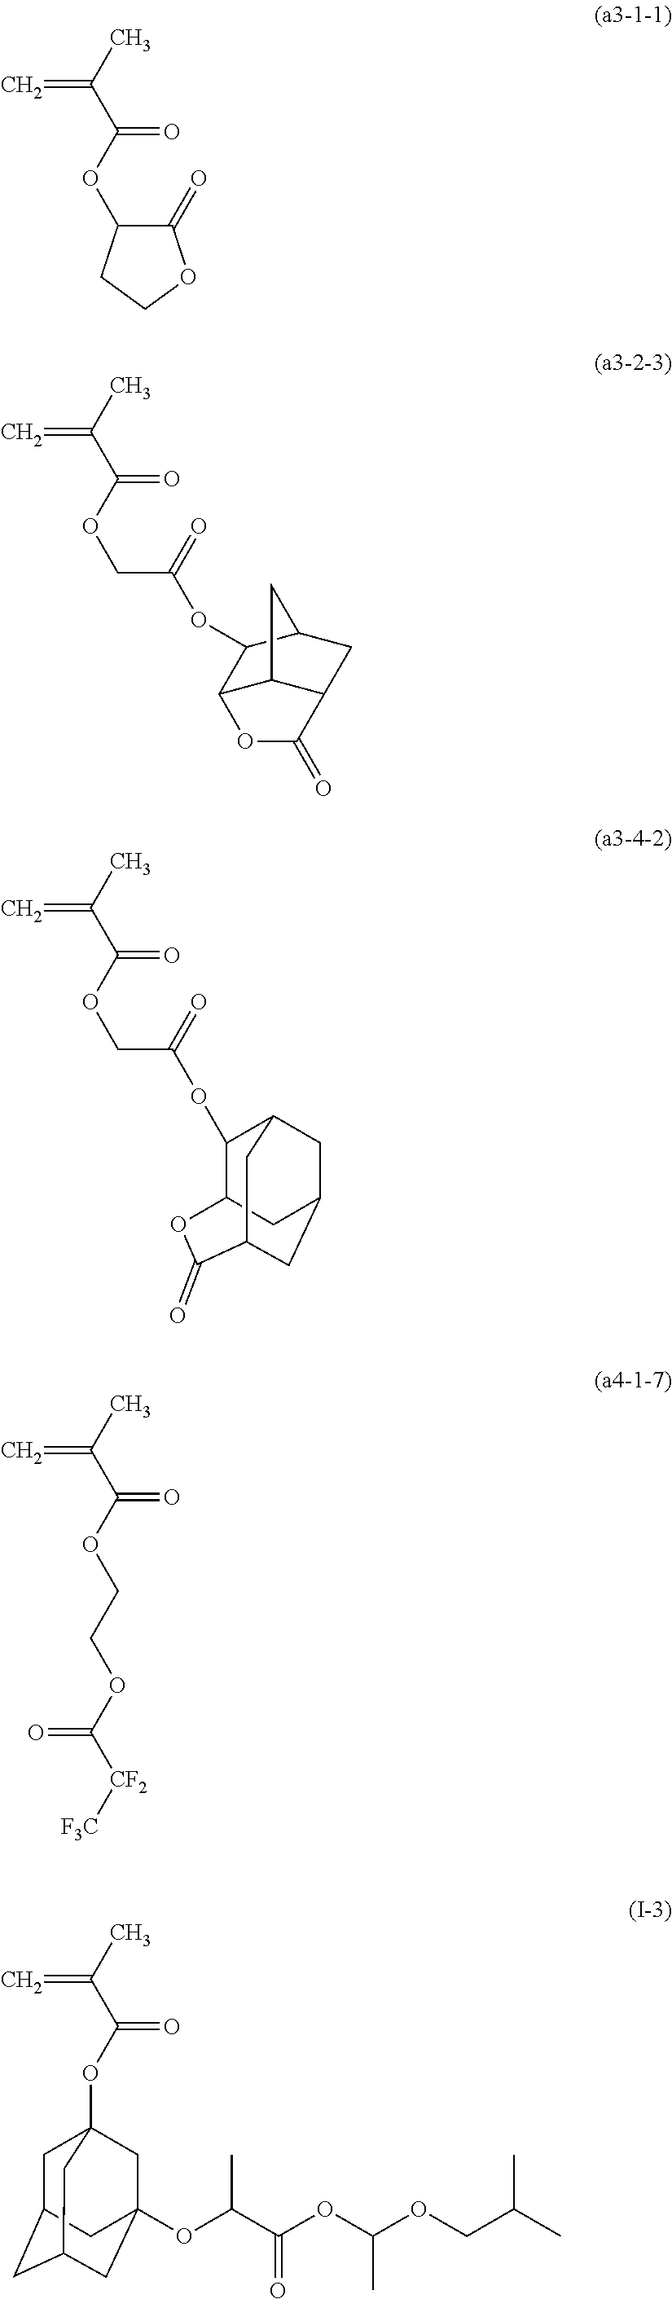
O(C(C(C)=C)=O)C1C(=O)OCC1.O(C(C(C)=C)=O)CC(=O)OC1C2C3C(CC1C3)C(=O)O2.O(C(C(C)=C)=O)CC(=O)OC1C2CC3CC1CC(C(=O)O2)C3.CC(C(OCCOC([CF2][F3C])=O)=O)=C.CC(C(OC12CC3CC(CC(OC(C(OC(OCC(C)C)C)=O)C)(C1)C3)C2)=O)=C
